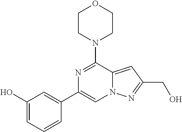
N12C(=CC(CO)=N1)C(N1CCOCC1)=NC(C1=CC(O)=CC=C1)=C2
